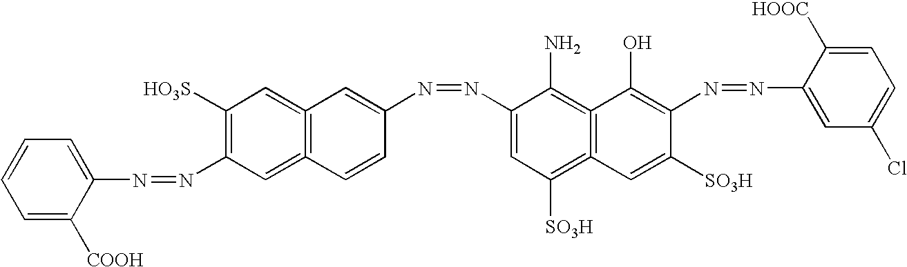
[HO3S]C1=C(N=NC2=CC=CC=C2[COOH])C=C2=C(=C1)C=C(N=NC1=CC([SO3H])=C3=C(=C1N)C(O)=C(N=NC1=CC(Cl)=CC=C1[HOOC])C([SO3H])=C3)C=C2
